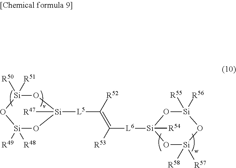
O1[Si]([R58])([R57])O[Si]([R55])([R56])O[Si]1([L6]C(=C([L5][Si]1([R47])O[Si]([R50])([R51])O[Si]([R49])([R48])O1)[R52])[R53])[R54]
